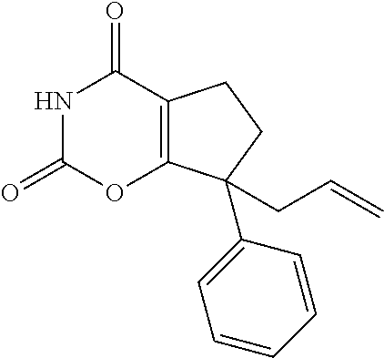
O=C1NC(=O)C2=C(O1)C(C1=CC=CC=C1)(CC=C)CC2
